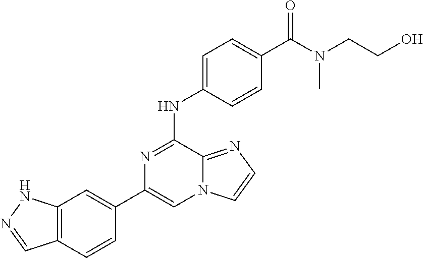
C1(C2=CC3=C(C=C2)C=NN3)=CN2C(=NC=C2)C(NC2=CC=C(C(N(CCO)C)=O)C=C2)=N1
